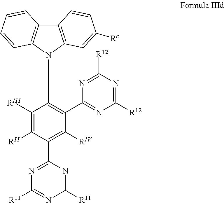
C12=C(N(C3=C(C4=NC([R12])=NC([R12])=N4)C([RIV])=C(C4=NC([R11])=NC([R11])=N4)C([RII])=C3[RIII])C3=C1C=CC=C3)C=C([Rc])C=C2
